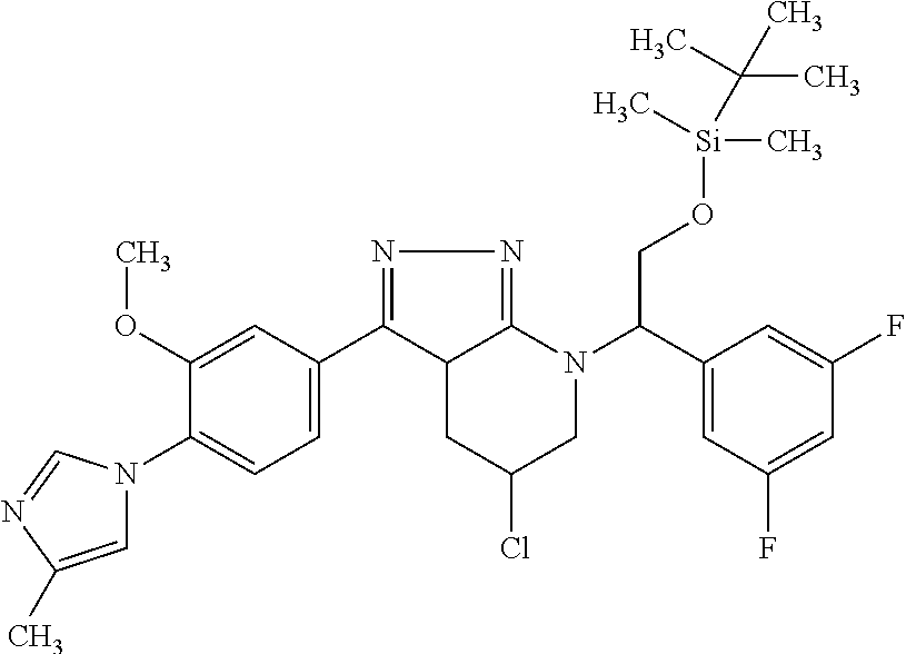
N1=C(C2=CC=C(N3C=C(C)N=C3)C(OC)=C2)C2C(=N1)N(C(C1=CC(F)=CC(F)=C1)CO[Si](C)(C)C(C)(C)C)CC(Cl)C2
